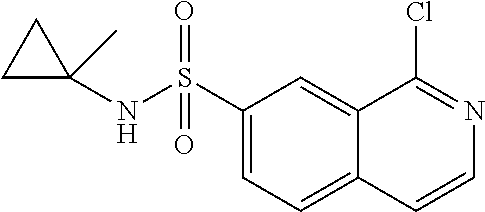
C1(S(NC2(C)CC2)(=O)=O)=CC=C2C(=C1)C(Cl)=NC=C2
